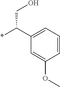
*C(C1=CC=CC(OC)=C1)CO
